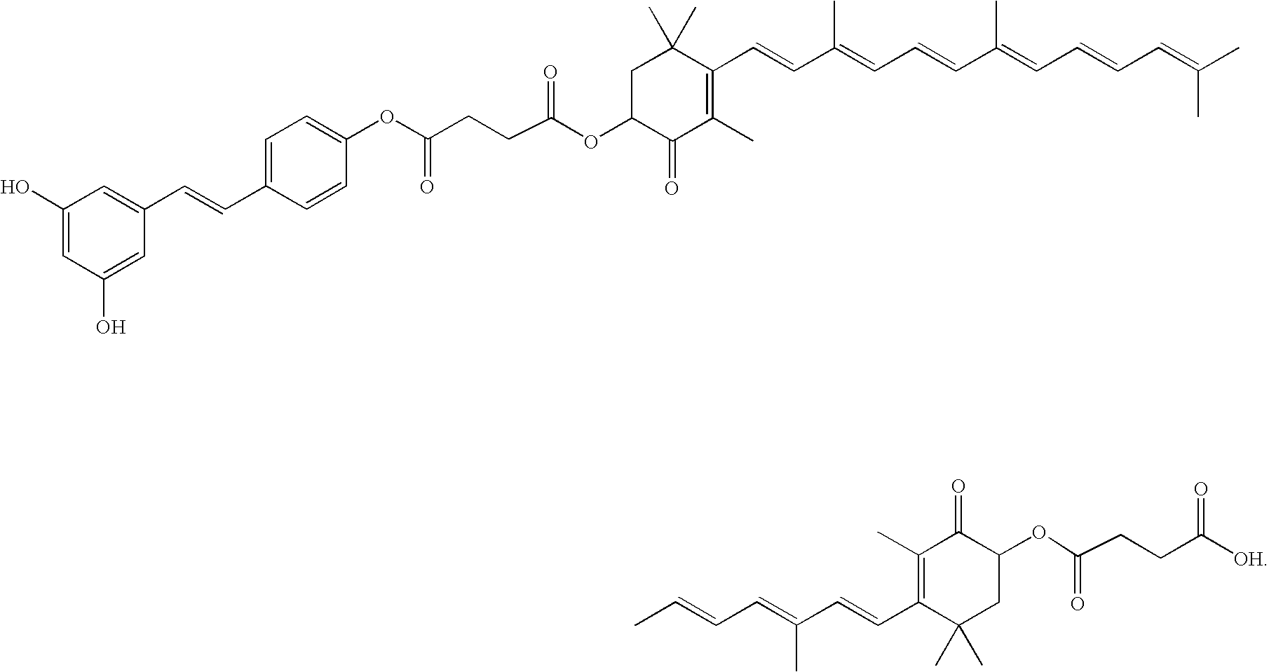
C(=CC=C(C=CC1=C(C)C(=O)C(OC(=O)CCC([OH])=O)CC1(C)C)C)C.C(OC1C(=O)C(C)=C(C=CC(=CC=CC(=CC=CC=C(C)C)C)C)C(C)(C)C1)(=O)CCC(OC1=CC=C(C=CC2=CC(O)=CC(O)=C2)C=C1)=O
